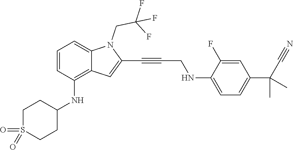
C1=C(NCC#CC2=CC3=C(NC4CCS(=O)(=O)CC4)C=CC=C3N2CC(F)(F)F)C(F)=CC(C(C#N)(C)C)=C1
